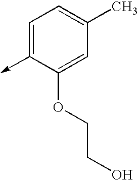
C1=C(->C)C(OCCO)=CC(C)=C1
